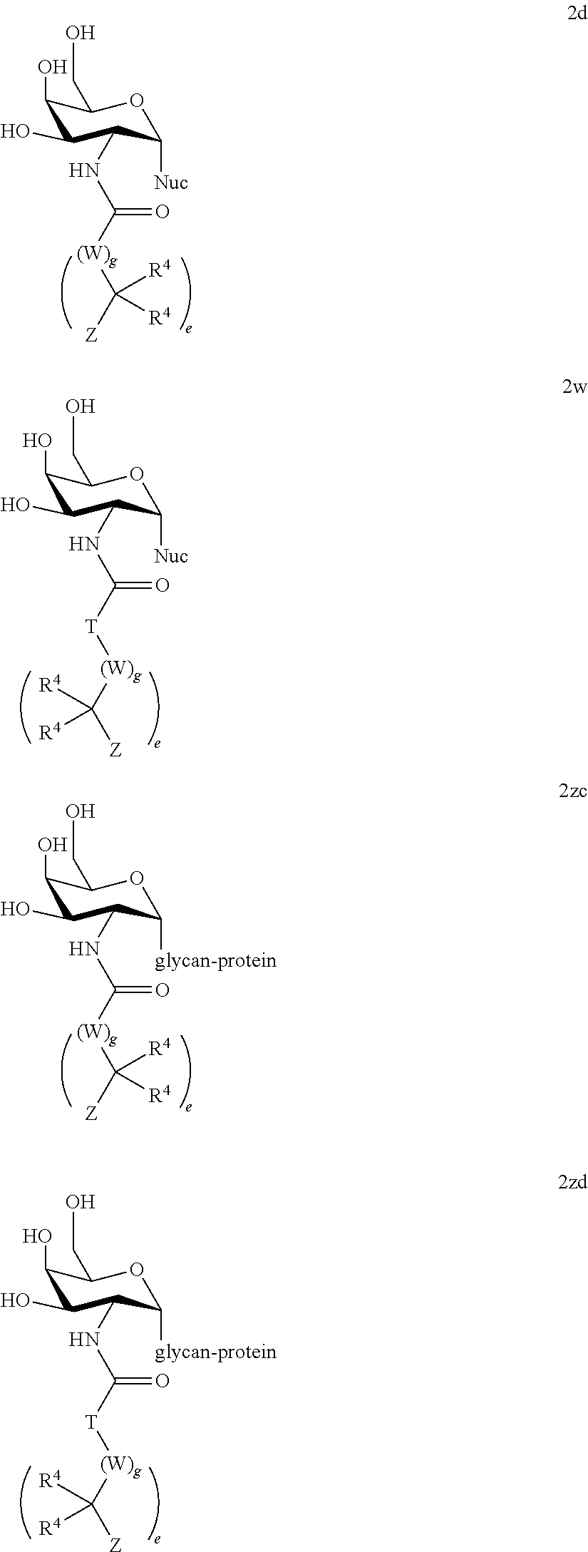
N(C([(W)g]C([Z])([R4])[R4])=O)C1C(O)C(O)C(CO)OC1[Nuc].N(C([T][(W)g]C([Z])([R4])[R4])=O)C1C(O)C(O)C(CO)OC1[Nuc].N(C([(W)g]C([Z])([R4])[R4])=O)C1C(O)C(O)C(CO)OC1[glycan-protein].N(C([T][(W)g]C([Z])([R4])[R4])=O)C1C(O)C(O)C(CO)OC1[glycan-protein]
